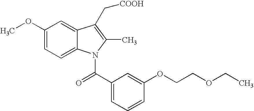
C1(OC)=CC=C2C(=C1)C(C[COOH])=C(C)N2C(C1=CC=CC(OCCOCC)=C1)=O
